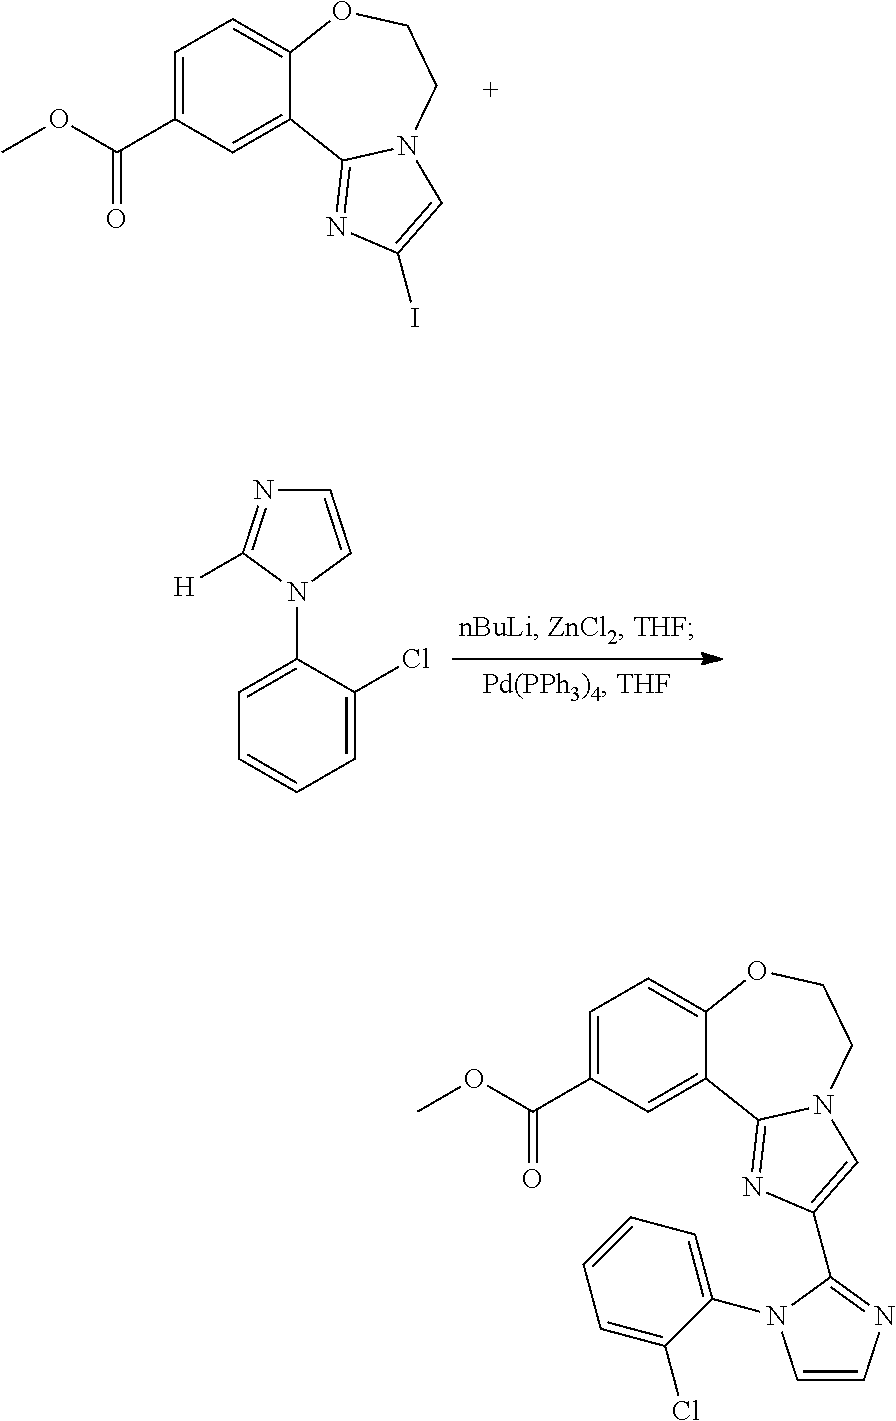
C1=C(C(OC)=O)C=C2C(=C1)OCCN1C2=NC(I)=C1.C1=CN(C2=CC=CC=C2Cl)C([H])=N1.C1=C(C(OC)=O)C=C2C(=C1)OCCN1C2=NC(C2=NC=CN2C2=CC=CC=C2Cl)=C1
